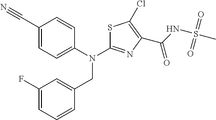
C1(C#N)=CC=C(N(C2=NC(C(NS(C)(=O)=O)=O)=C(Cl)S2)CC2=CC(F)=CC=C2)C=C1
